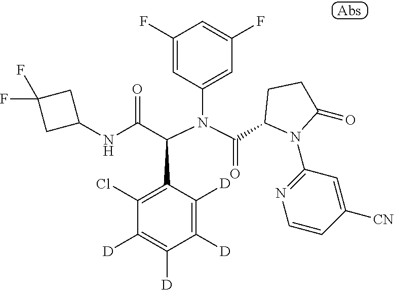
C1(F)=CC(N(C(C2N(C3=NC=CC([CN])=C3)C(=O)CC2)=O)C(C(NC2CC(F)(F)C2)=O)C2=C(Cl)C([D])=C([D])C([D])=C2[D])=CC(F)=C1
